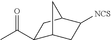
C1(C(C)=O)C2CC([NCS])C(C1)C2
